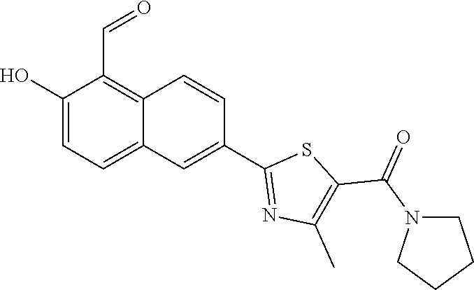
OC1=CC=C2C(=C1C=O)C=CC(C1=NC(C)=C(C(N3CCCC3)=O)S1)=C2
